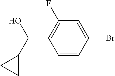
C1=CC(Br)=CC(F)=C1C(C1CC1)O
